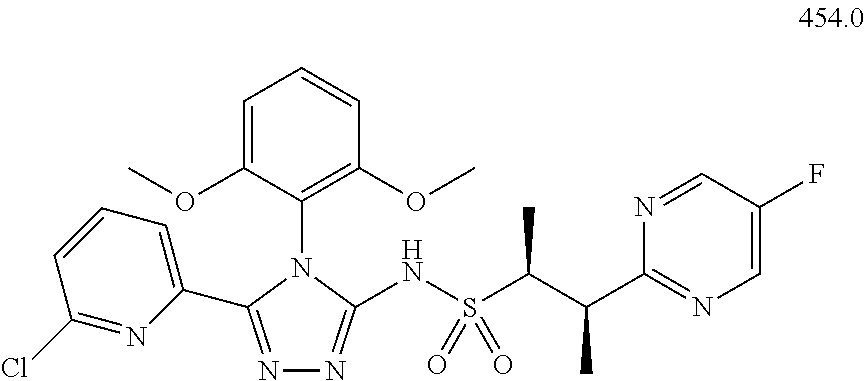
N1=C(C2=CC=CC(Cl)=N2)N(C2=C(OC)C=CC=C2OC)C(NS(=O)(C(C)C(C)C2=NC=C(F)C=N2)=O)=N1
